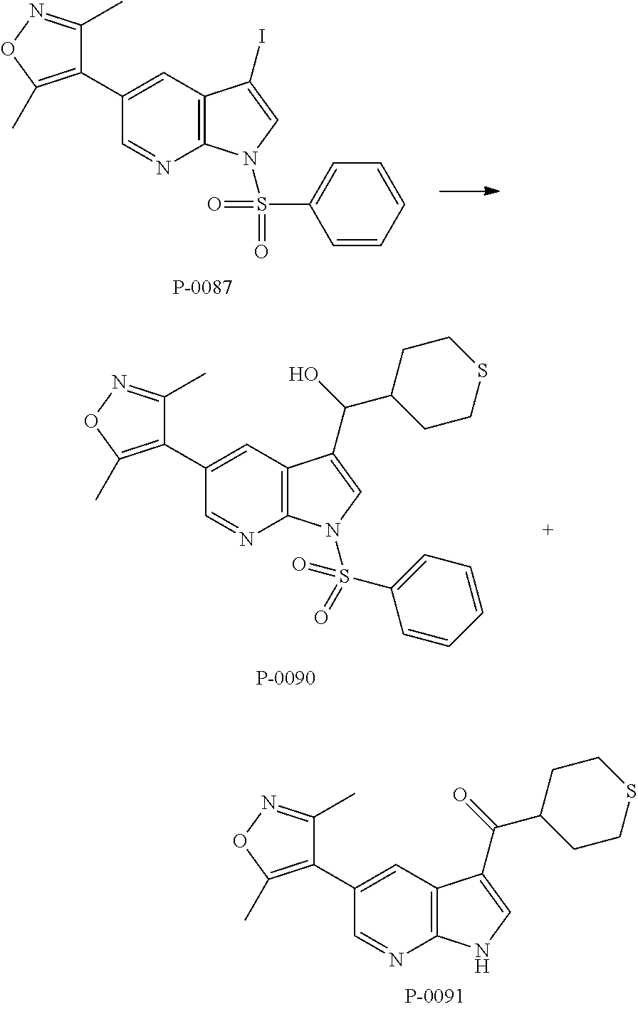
C12=C(C=C(C3=C(C)ON=C3C)C=N1)C(I)=CN2S(=O)(C1=CC=CC=C1)=O.C12=C(C=C(C3=C(C)ON=C3C)C=N1)C(C(C1CCSCC1)O)=CN2S(C1=CC=CC=C1)(=O)=O.C12=C(C=C(C3=C(C)ON=C3C)C=N1)C(C(C1CCSCC1)=O)=CN2
